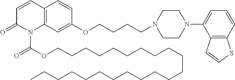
C12=C(C=C(OCCCCN3CCN(C4=CC=CC5=C4C=CS5)CC3)C=C1)N(C(OCCCCCCCCCCCCCCCCCCCCCC)=O)C(=O)C=C2
